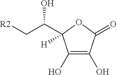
[R2]CC(C1([H])C(O)=C(O)C(=O)O1)O
